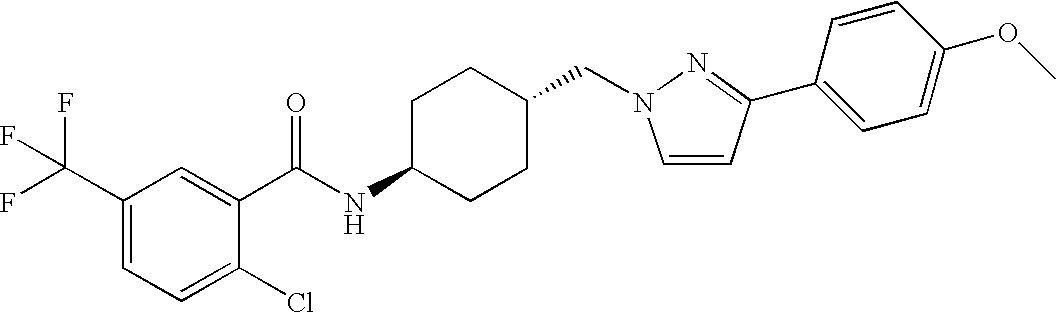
C1(C(F)(F)F)=CC=C(Cl)C(C(NC2CCC(CN3C=CC(C4=CC=C(OC)C=C4)=N3)CC2)=O)=C1
